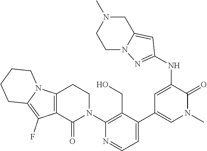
C1(N2CCC3=C(C2=O)C(F)=C2N3CCCC2)=C(CO)C(C2=CN(C)C(=O)C(NC3=NN4C(=C3)CN(C)CC4)=C2)=CC=N1
